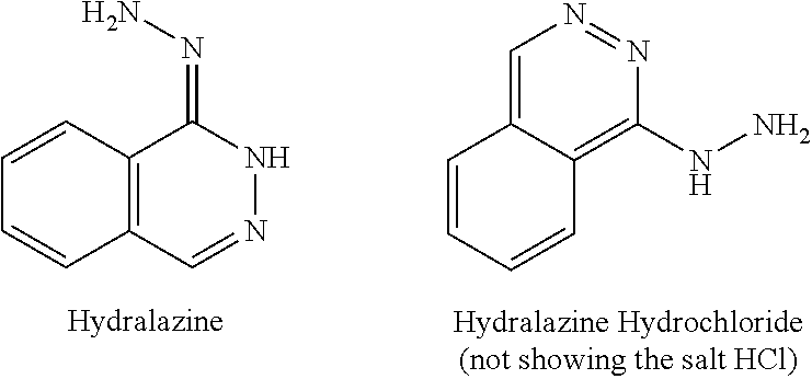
C1=CC2=C(C=C1)C=NNC2=NN.C1=C2C(=C(NN)N=N1)C=CC=C2
